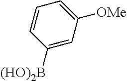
C1([(HO)2B])=CC([OMe])=CC=C1
